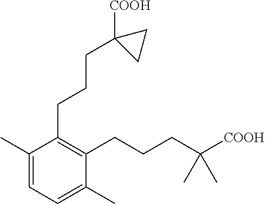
C1=C(C)C(CCCC2([COOH])CC2)=C(CCCC(C)(C)[COOH])C(C)=C1
